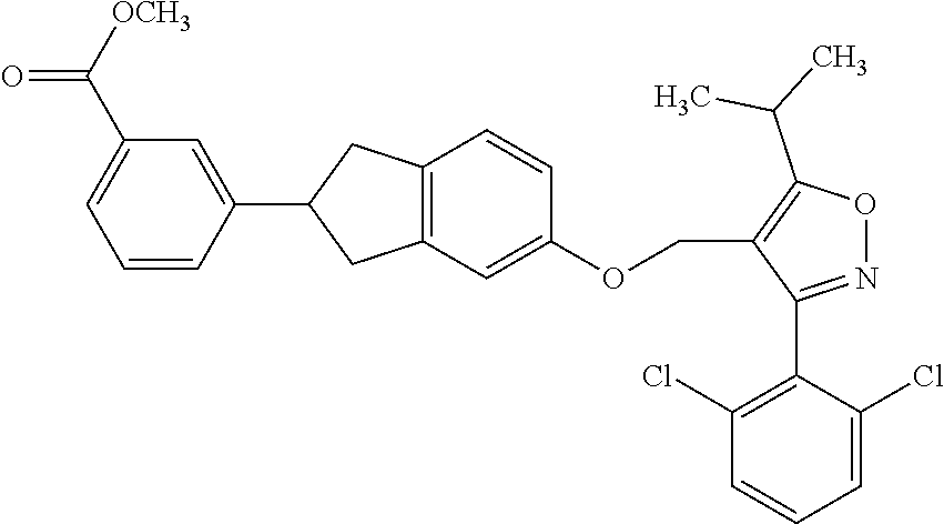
C1=CC(C2CC3=C(C2)C=CC(OCC2=C(C(C)C)ON=C2C2=C(Cl)C=CC=C2Cl)=C3)=CC(C([OCH3])=O)=C1
